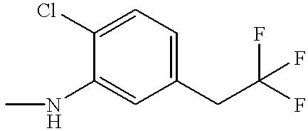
C1(CC(F)(F)F)=CC=C(Cl)C(NC)=C1
